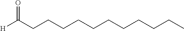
[H]C(CCCCCCCCCCC)=O
